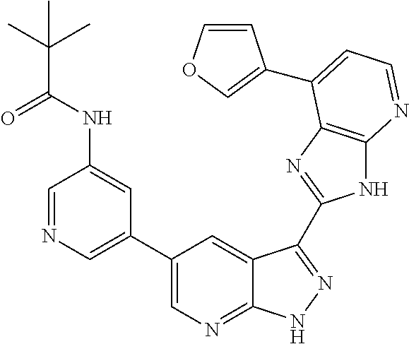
C1=NC=C(C2=CN=C3C(=C2)C(C2=NC4=C(N2)N=CC=C4C2=COC=C2)=NN3)C=C1NC(C(C)(C)C)=O
